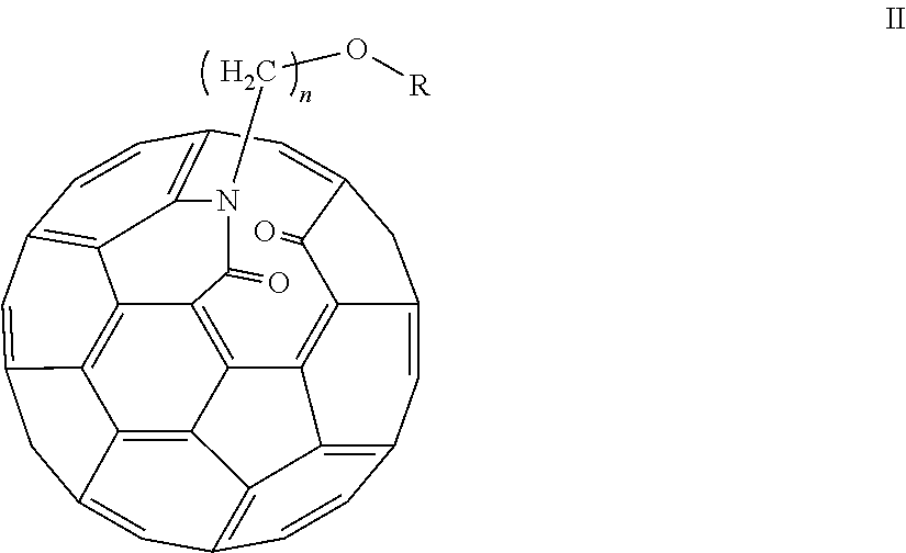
C12=C3C4=C5C(=C1)CC1=CC6=C7C(=C15)C1=C4C4=C5C(=CC(=C43)C=C2)CC(=CC(=C7N(CO[R])C1=O)C=C6)C5=O
